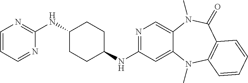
N1=C(NC2CCC(NC3=NC=CC=N3)CC2)C=C2C(=C1)N(C)C(=O)C1=C(N2C)C=CC=C1
